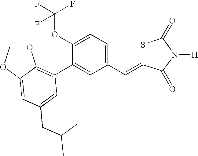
O1COC2=CC(CC(C)C)=CC(C3=CC(C=C4SC(=O)N([H])C4=O)=CC=C3OC(F)(F)F)=C12
